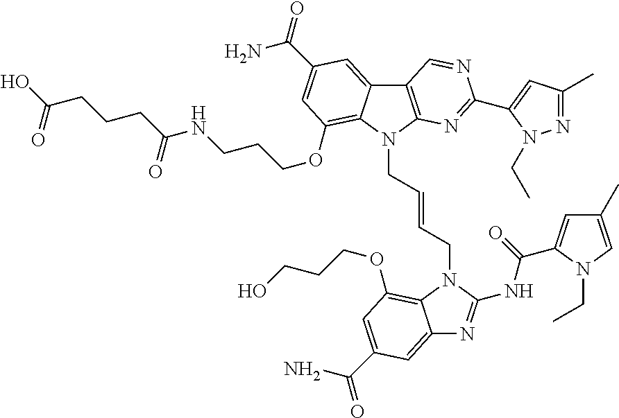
C12=C(N=C(C3=CC(C)=NN3CC)N=C1)N(CC=CCN1C(NC(=O)C3=CC(C)=CN3CC)=NC3=CC(C(N)=O)=CC(OCCCO)=C31)C1=C(OCCCNC(CCCC(O)=O)=O)C=C(C(=O)N)C=C21
